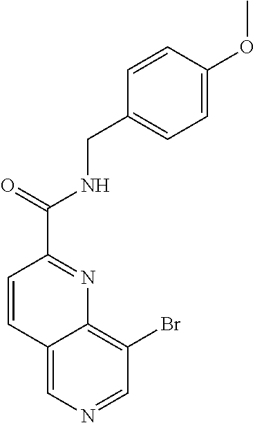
C(=O)(C1=NC2=C(Br)C=NC=C2C=C1)NCC1=CC=C(OC)C=C1
